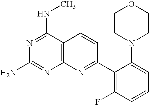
C12=C(C(NC)=NC(N)=N1)C=CC(C1=C(F)C=CC=C1N1CCOCC1)=N2
